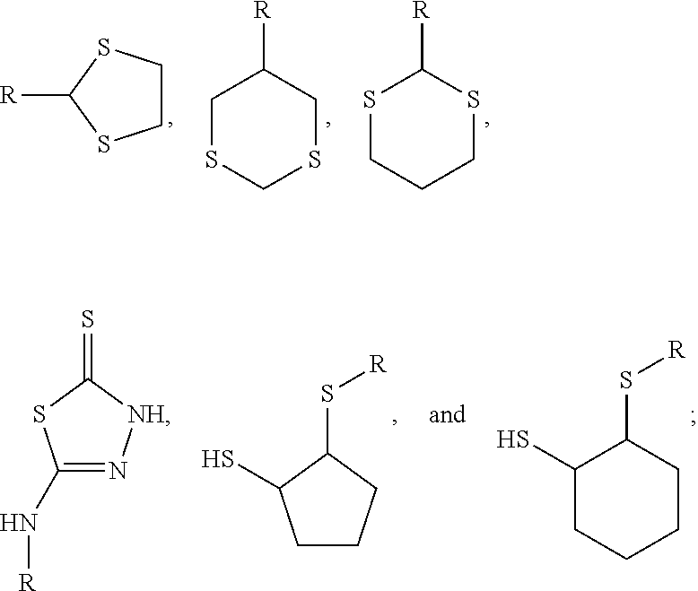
C1CSC([R])S1.C1SCSCC1[R].S1CCCSC1[R].C1(N[R])=N[NH]C(=S)S1.C1CCC(S[R])C1S.C1(S[R])C(S)CCCC1
